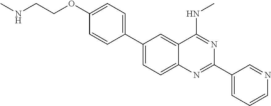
C1(C2=CC=C3C(=C2)C(NC)=NC(C2=CC=CN=C2)=N3)=CC=C(OCCNC)C=C1
